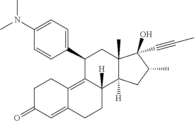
C1(N(C)C)=CC=C(C2C3=C4C(=CC(=O)CC4)CCC3([H])C3([H])C(C)(C2)C(O)(C#CC)C(C)C3)C=C1
